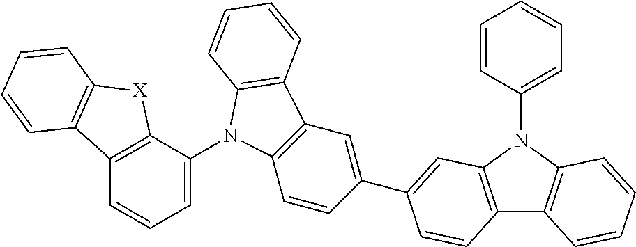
C12=C(C=CC=C1N1C3=C(C=C(C4=CC5=C(C6=C(N5C5=CC=CC=C5)C=CC=C6)C=C4)C=C3)C3=C1C=CC=C3)C1=C([X]2)C=CC=C1
